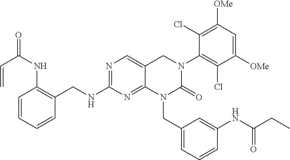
N(C1=NC=C2C(=N1)N(CC1=CC=CC(NC(CC)=O)=C1)C(=O)N(C1=C(Cl)C([OMe])=CC([OMe])=C1Cl)C2)CC1=C(NC(=O)C=C)C=CC=C1
